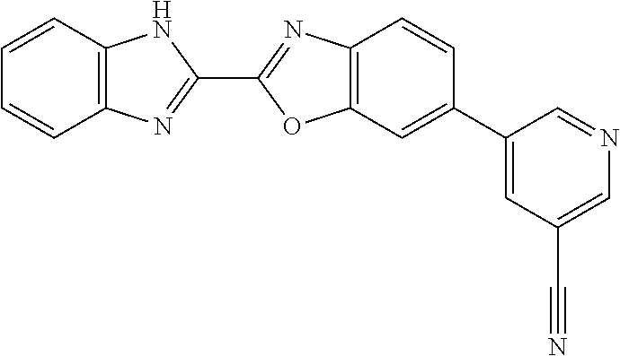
C1=CC2=C(C=C1)N=C(C1=NC3=C(O1)C=C(C1=CC(C#N)=CN=C1)C=C3)N2
